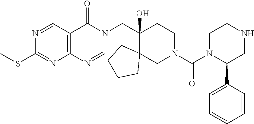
C(C1(O)C2(CN(C(N3C(C4=CC=CC=C4)CNCC3)=O)CC1)CCCC2)N1C(=O)C2=C(N=C1)N=C(SC)N=C2
